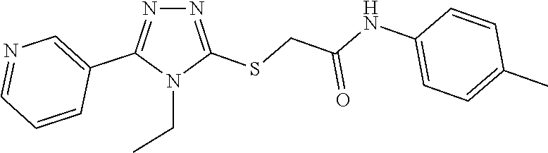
C1(NC(CSC2=NN=C(C3=CN=CC=C3)N2CC)=O)=CC=C(C)C=C1
